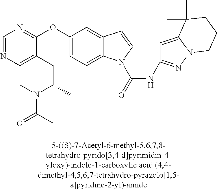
C1(OC2=CC=C3C(=C2)C=CN3C(=O)NC2=NN3C(=C2)C(C)(C)CCC3)=NC=NC2=C1CC(C)N(C(C)=O)C2
